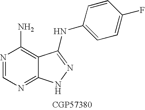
C1=NC(N)=C2C(=N1)NN=C2NC1=CC=C(F)C=C1
